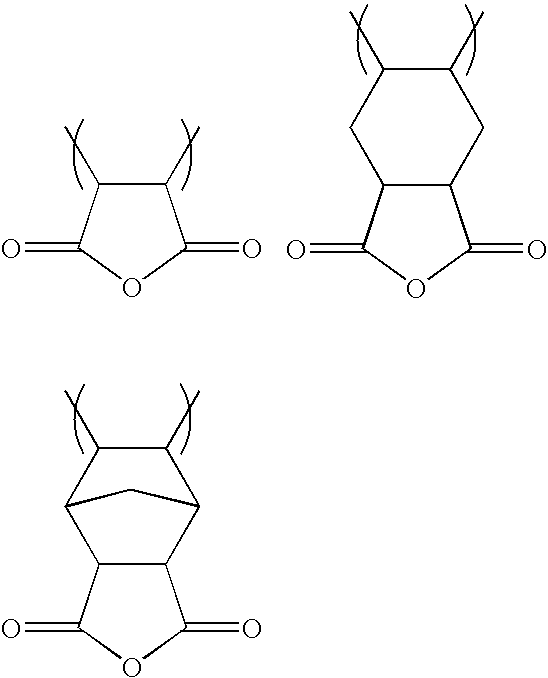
C1(C)C(C)C(=O)OC1=O.C1(C)C(C)CC2C(C1)C(=O)OC2=O.C1(C)C(C)C2C3C(C1C2)C(=O)OC3=O
